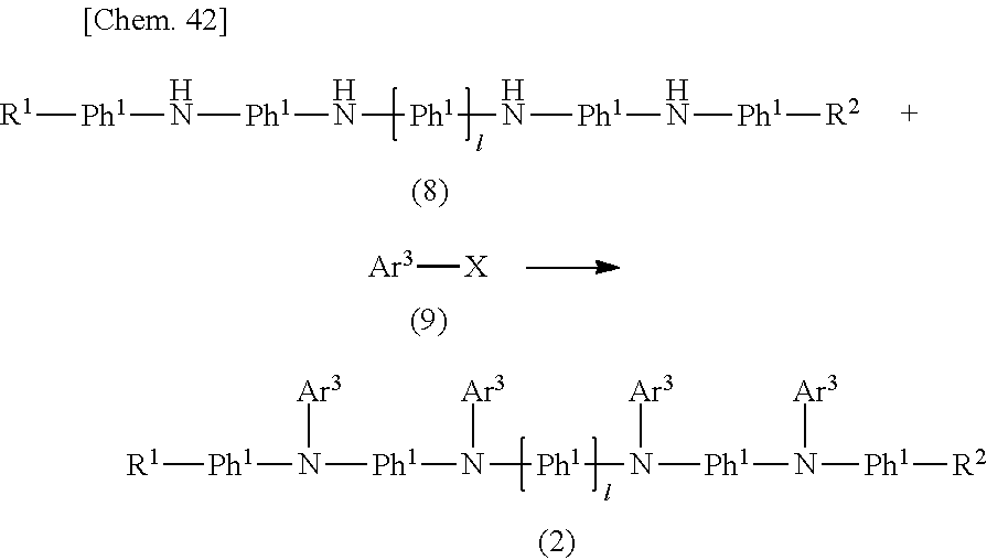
[R1][Ph1]N([Ph1]N([Ph1]N([Ph1]N([Ph1][R2])[Ar3])[Ar3])[Ar3])[Ar3].[R1][Ph1]N[Ph1]N[Ph1]N[Ph1]N[Ph1][R2].[Ar3][X]
